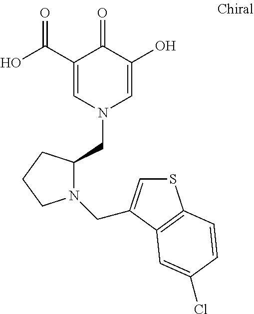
C1(C(=O)O)=CN(CC2N(CC3=CSC4=C3C=C(Cl)C=C4)CCC2)C=C(O)C1=O
